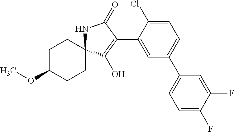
C1=C(Cl)C(C2=C(O)C3(NC2=O)CCC(OC)CC3)=CC(C2=CC=C(F)C(F)=C2)=C1
